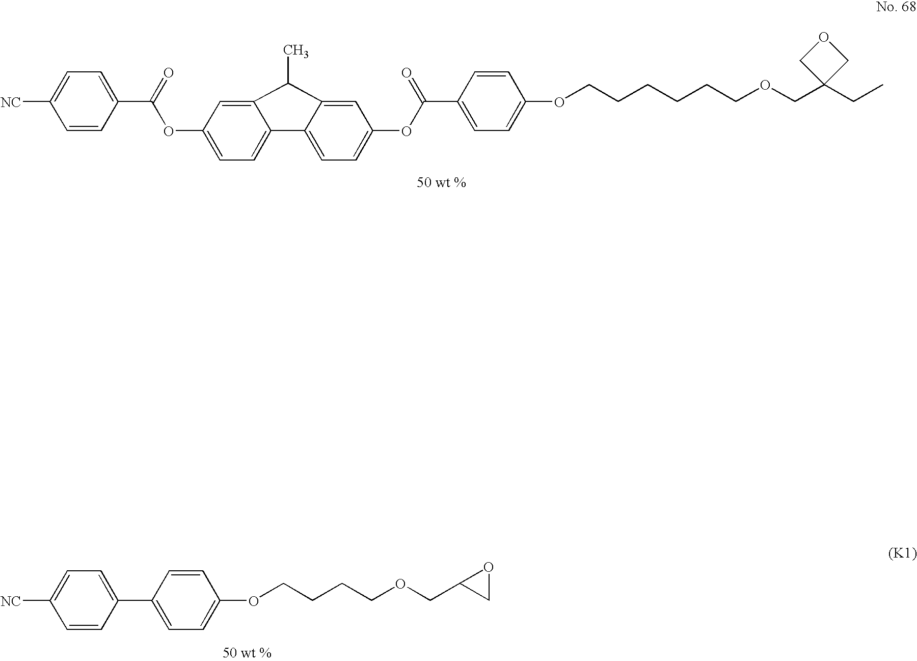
O(C1=CC=C2C(=C1)C(C)C1=CC(OC(C3=CC=C(OCCCCCCOCC4(CC)COC4)C=C3)=O)=CC=C21)C(C1=CC=C([NC])C=C1)=O.C1=CC(C2=CC=C(OCCCCOCC3CO3)C=C2)=CC=C1[NC]
